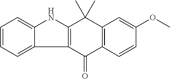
C1=CC=C2C(=C1)NC1=C2C(=O)C2=C(C1(C)C)C=C(OC)C=C2
